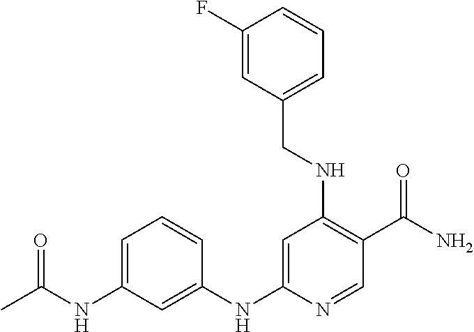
C1=C(NC(C)=O)C=C(NC2=CC(NCC3=CC=CC(F)=C3)=C(C(N)=O)C=N2)C=C1
